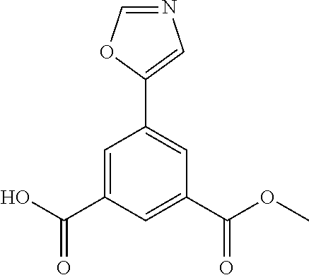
C1(C2=CN=CO2)=CC(C(OC)=O)=CC(C(O)=O)=C1
